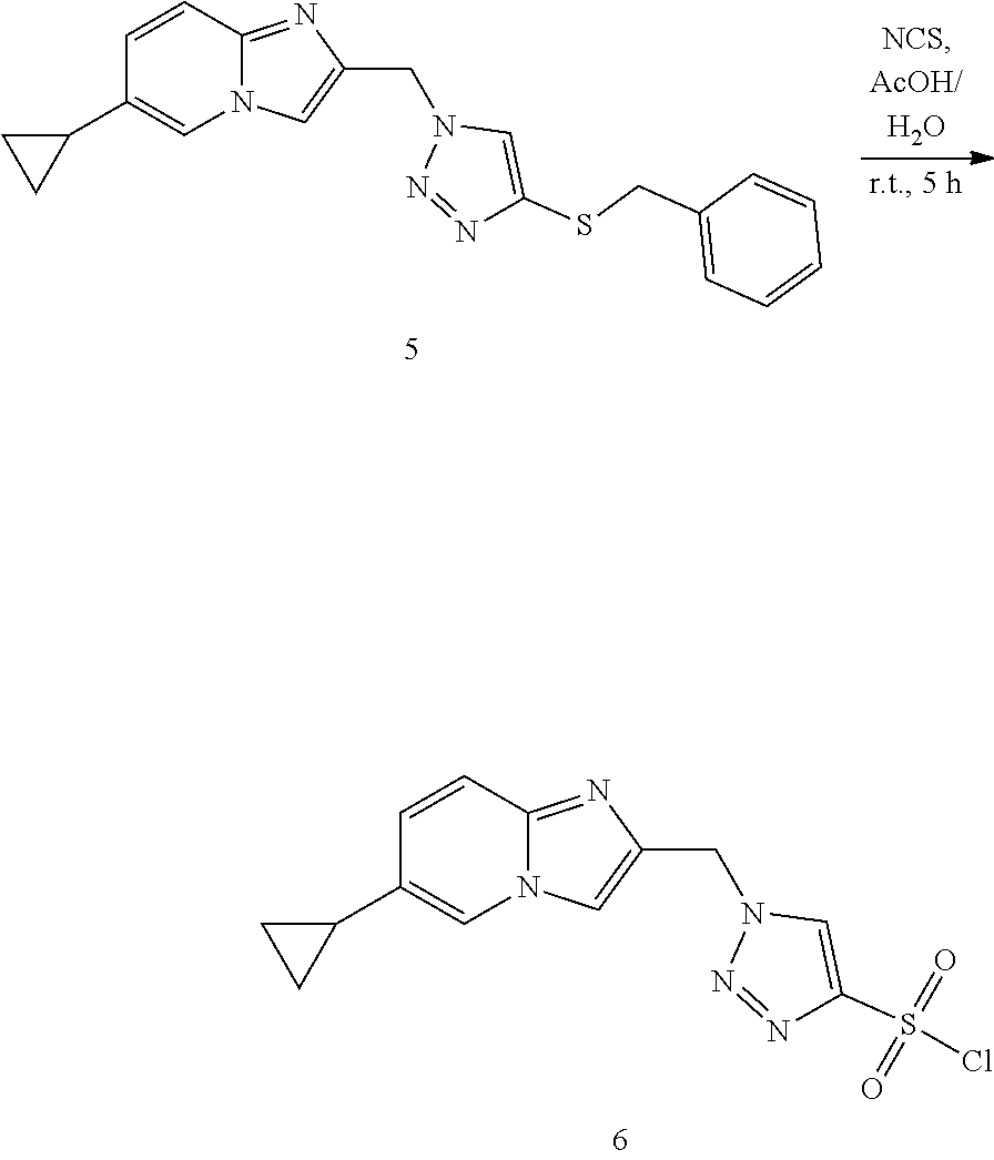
C1(C2=CN3C(=NC(CN4N=NC(S(Cl)(=O)=O)=C4)=C3)C=C2)CC1.C1(C2=CN3C(=NC(CN4N=NC(SCC5=CC=CC=C5)=C4)=C3)C=C2)CC1
